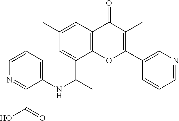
C12=C(C=C(C)C=C1C(C)NC1=CC=CN=C1C(O)=O)C(=O)C(C)=C(C1=CN=CC=C1)O2
